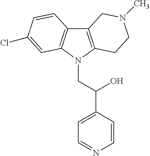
C12=C(N(CC(C3=CC=NC=C3)O)C3=C1C=CC(Cl)=C3)CCN(C)C2
